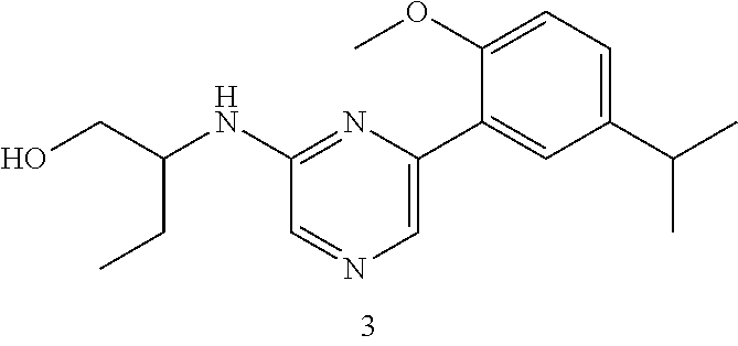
C(CC)(CO)NC1=NC(C2=CC(C(C)C)=CC=C2OC)=CN=C1
